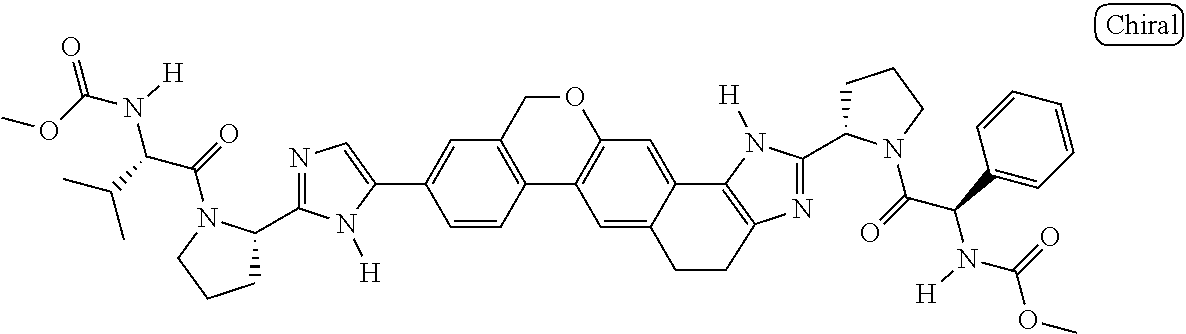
C1(C2=CC3=C(C=C2)C2=C(C=C4C5=C(N=C(C6CCCN6C(=O)C(C6=CC=CC=C6)N([H])C(=O)OC)N5[H])CCC4=C2)OC3)=CN=C(C2CCCN2C(=O)C(C(C)C)N([H])C(OC)=O)N1[H]
